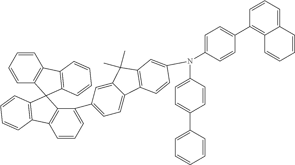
C1=CC=CC2=C1C1=C(C23C2=C(C4=C3C(C3=CC=C5C(=C3)C(C)(C)C3=C5C=CC(N(C5=CC=C(C6=CC=CC=C6)C=C5)C5=CC=C(C6=C7C(=CC=C6)C=CC=C7)C=C5)=C3)=CC=C4)C=CC=C2)C=CC=C1
